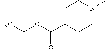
C1C(C(OCC)=O)CCN(C)C1
